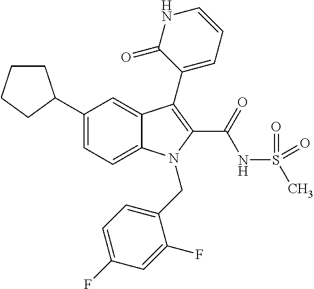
C1(C2CCCC2)=CC=C2C(=C1)C(C1=CC=CNC1=O)=C(C(NS(C)(=O)=O)=O)N2CC1=CC=C(F)C=C1F
